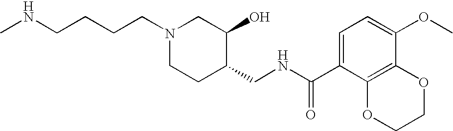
C(CCCN1CCC(CNC(C2=CC=C(OC)C3=C2OCCO3)=O)C(O)C1)NC
